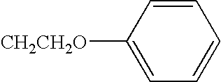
C1=CC([CH2CH2O])=CC=C1
